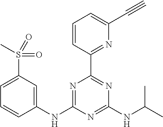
C1=CC(C2=NC(NC(C)C)=NC(NC3=CC(S(C)(=O)=O)=CC=C3)=N2)=NC(C#C)=C1
